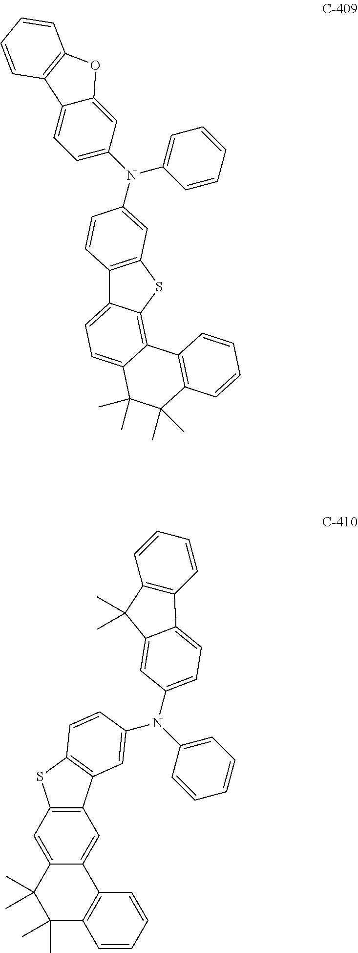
C12=C(SC3=C4C(=CC=C13)C(C)(C)C(C)(C)C1=C4C=CC=C1)C=C(N(C1=CC=CC=C1)C1=CC=C3C(=C1)OC1=C3C=CC=C1)C=C2.C12=C(C=C3C(=C1)C1=C(C(C)(C)C3(C)C)C=CC=C1)SC1=C2C=C(N(C2=CC=CC=C2)C2=CC=C3C4=C(C=CC=C4)C(C)(C)C3=C2)C=C1
